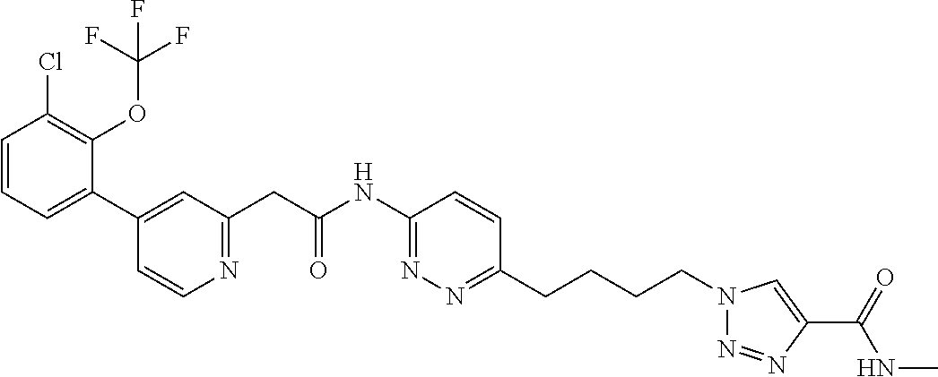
C1=CN=C(CC(NC2=NN=C(CCCCN3N=NC(C(NC)=O)=C3)C=C2)=O)C=C1C1=CC=CC(Cl)=C1OC(F)(F)F
